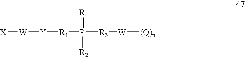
[X][W][Y][R1]P([R3][W][(Q)n])(=[R4])[R2]
